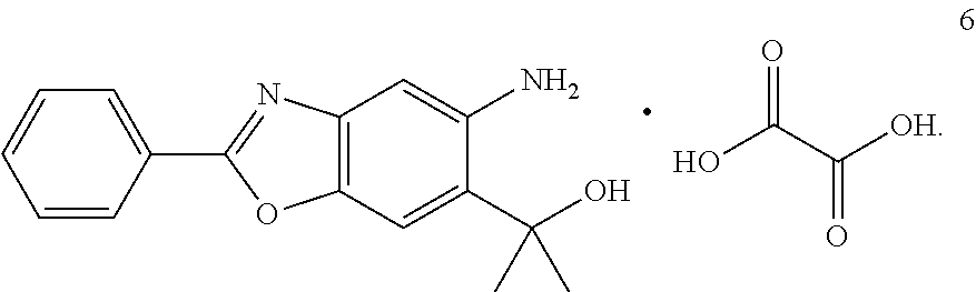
C1=CC=CC(C2=NC3=C(O2)C=C(C(O)(C)C)C(N)=C3)=C1.OC(C([OH])=O)=O
